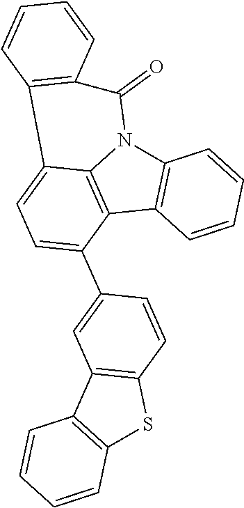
C12=C(C3=C4N1C(=O)C1=C(C4=CC=C3C3=CC4=C(C=C3)SC3=C4C=CC=C3)C=CC=C1)C=CC=C2
